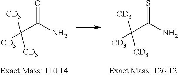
C(C(N)=S)([CD3])([CD3])[CD3].C(C(N)=O)([CD3])([CD3])[CD3]
